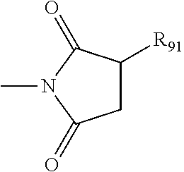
C1C([R91])C(=O)N(C)C1=O
